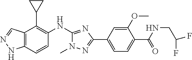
C12=C(C=CC(NC3=NC(C4=CC=C(C(=O)NCC(F)F)C(OC)=C4)=NN3C)=C1C1CC1)NN=C2
